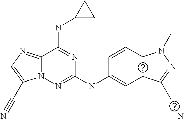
C1=CCN(C)N=C(C)CC=C1NC1=NN2C(=NC=C2C#N)C(NC2CC2)=N1.N
